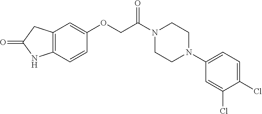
C12=C(C=CC(OCC(N3CCN(C4=CC=C(Cl)C(Cl)=C4)CC3)=O)=C1)NC(=O)C2
